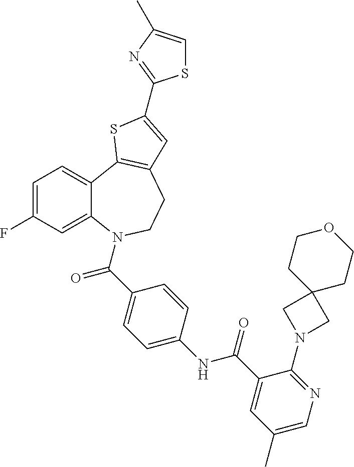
C1=C(F)C=C2C(=C1)C1=C(CCN2C(C2=CC=C(NC(C3=CC(C)=CN=C3N3CC4(C3)CCOCC4)=O)C=C2)=O)C=C(C2=NC(C)=CS2)S1
